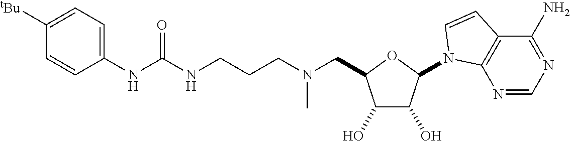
C1(O)C(O)C(N2C3=C(C(N)=NC=N3)C=C2)OC1CN(CCCNC(NC1=CC=C([tBu])C=C1)=O)C
